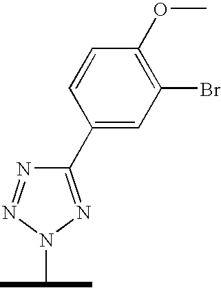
C1(C2=CC(Br)=C(OC)C=C2)=NN(C(C)C)N=N1
